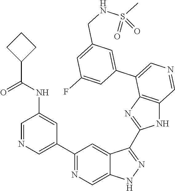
C1(C2=CN=CC(NC(C3CCC3)=O)=C2)=NC=C2C(=C1)C(C1=NC3=C(N1)C=NC=C3C1=CC(CNS(C)(=O)=O)=CC(F)=C1)=NN2
